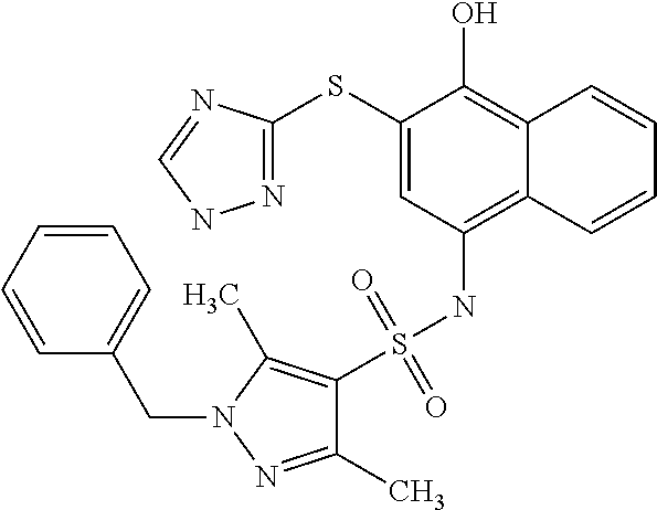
N1=C(SC2=CC(NS(C3=C(C)N(CC4=CC=CC=C4)N=C3C)(=O)=O)=C3C(=C2O)C=CC=C3)N=CN1
